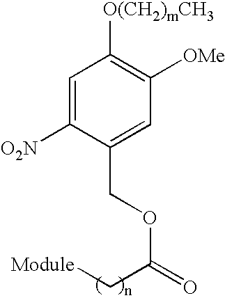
C1=C([O2N])C(COC(=O)C[Module])=CC([OMe])=C1[O(CH2)mCH3]
